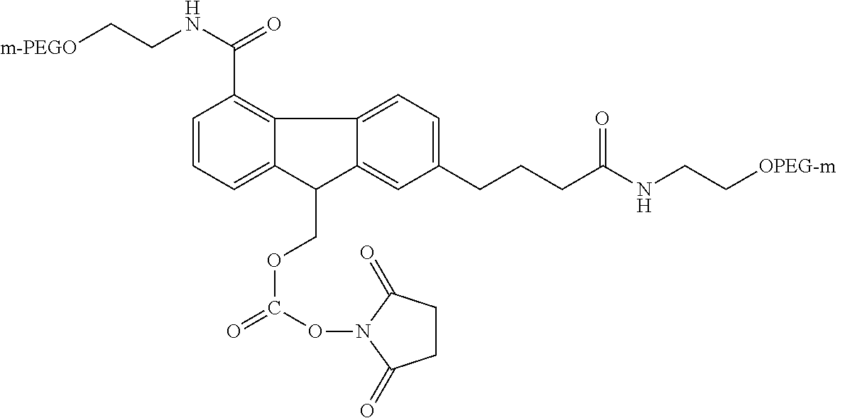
C12=C(C(NCC[m-PEGO])=O)C=CC=C1C(COC(=O)ON1C(=O)CCC1=O)C1=CC(CCCC(NCC[OPEG-m])=O)=CC=C21
